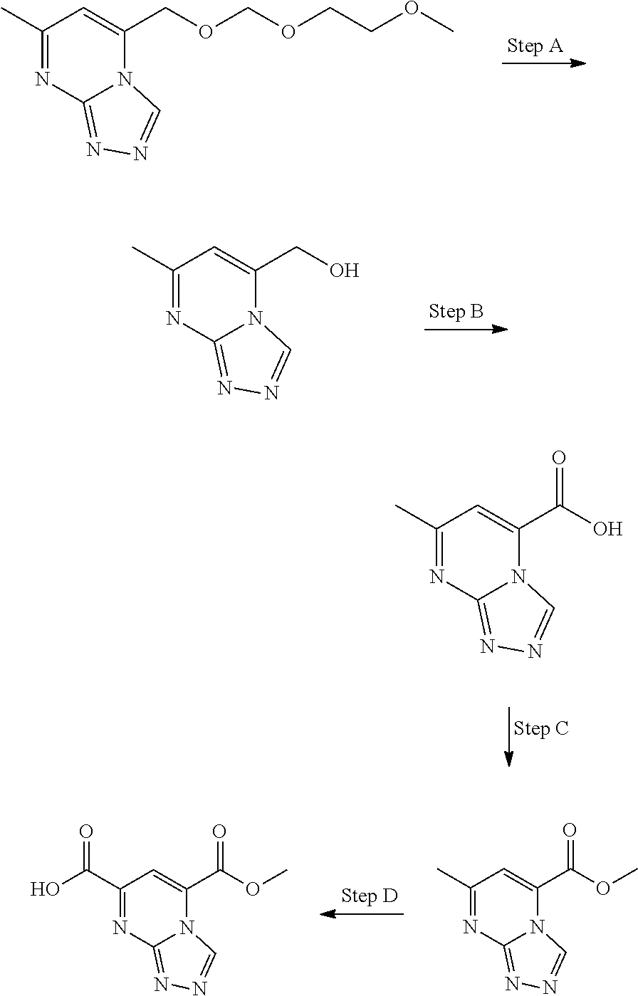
C1(C)=NC2=NN=CN2C(COCOCCOC)=C1.C1(C)=NC2=NN=CN2C(CO)=C1.C1(C)=NC2=NN=CN2C(C(O)=O)=C1.C1(C(O)=O)=NC2=NN=CN2C(C(=O)OC)=C1.C1(C)=NC2=NN=CN2C(C(=O)OC)=C1
